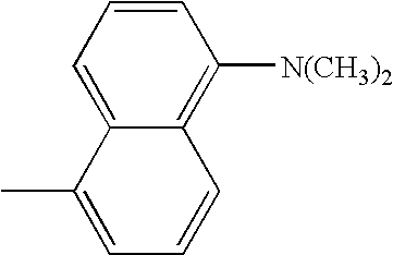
C1=CC=C2C(=C1[N(CH3)2])C=CC=C2C
